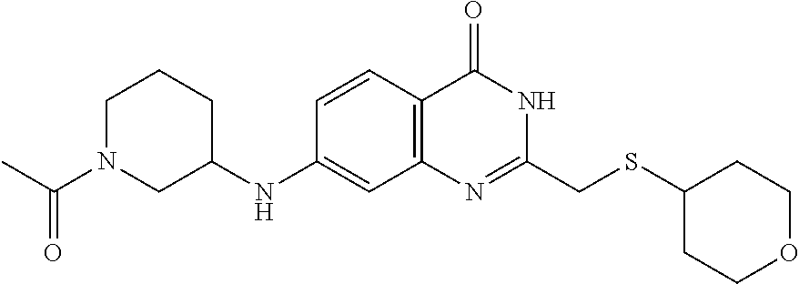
C1CCC(NC2=CC3=C(C=C2)C(=O)NC(CSC2CCOCC2)=N3)CN1C(C)=O
